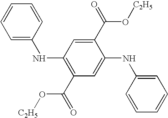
C1=C(NC2=C(C(=O)O[C2H5])C=C(NC3=CC=CC=C3)C(C(=O)O[C2H5])=C2)C=CC=C1
